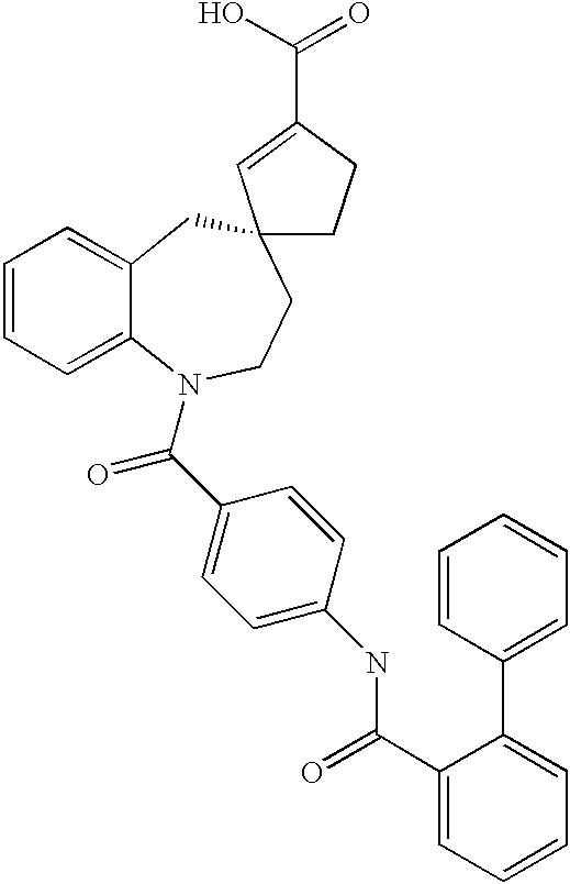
C1=CC=C2C(=C1)CC1(CCN2C(C2=CC=C(NC(C3=CC=CC=C3C3=CC=CC=C3)=O)C=C2)=O)CCC(C(O)=O)=C1
